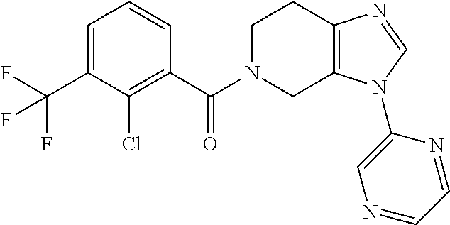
C1=C(C(F)(F)F)C(Cl)=C(C(N2CCC3=C(C2)N(C2=CN=CC=N2)C=N3)=O)C=C1
